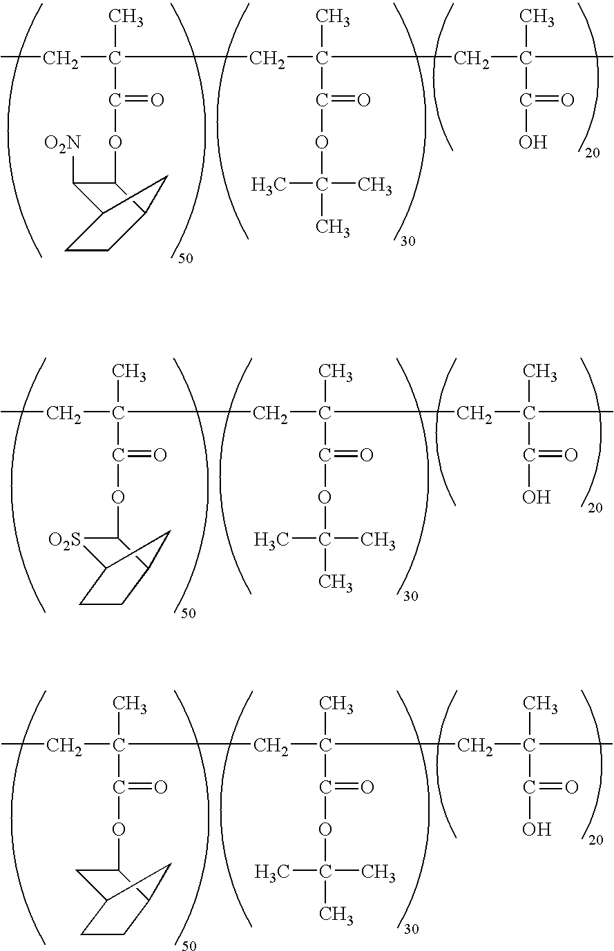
C(C(CC(CC(C)(C)C(O)=O)(C)C(OC(C)(C)C)=O)(C)C(OC1C([O2N])C2CCC1C2)=O)C.C(C(CC(CC(C)(C)C(O)=O)(C)C(OC(C)(C)C)=O)(C)C(OC1[O2S]C2CCC1C2)=O)C.C(C(CC(CC(C)(C)C(O)=O)(C)C(OC(C)(C)C)=O)(C)C(OC1CC2CCC1C2)=O)C
